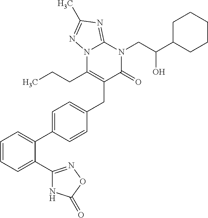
C1=CC=C(C2=NOC(=O)N2)C(C2=CC=C(CC3=C(CCC)N4C(=NC(C)=N4)N(CC(C4CCCCC4)O)C3=O)C=C2)=C1
